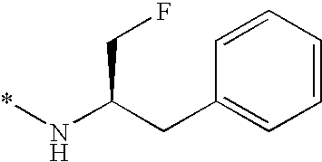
C(N*)(CC1=CC=CC=C1)CF
